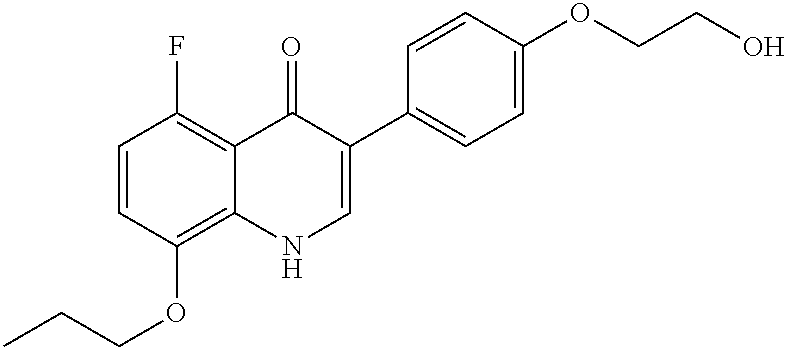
C1=CC(OCCC)=C2C(=C1F)C(=O)C(C1=CC=C(OCCO)C=C1)=CN2
